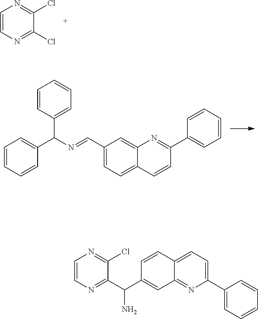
C1=CN=C(Cl)C(Cl)=N1.C1=CC=CC(C(N=CC2=CC=C3C(=C2)N=C(C2=CC=CC=C2)C=C3)C2=CC=CC=C2)=C1.C1=CC2=CC=C(C3=CC=CC=C3)N=C2C=C1C(C1=NC=CN=C1Cl)N
